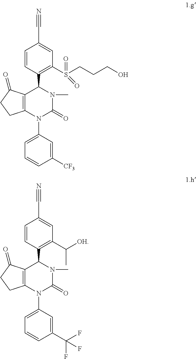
C12=C(N(C3=CC=CC([CF3])=C3)C(=O)N(C)C1C1=C(S(CCCO)(=O)=O)C=C(C#N)C=C1)CCC2=O.C12=C(N(C3=CC=CC(C(F)(F)F)=C3)C(=O)N(C)C1C1=C(C([OH])C)C=C(C#N)C=C1)CCC2=O
